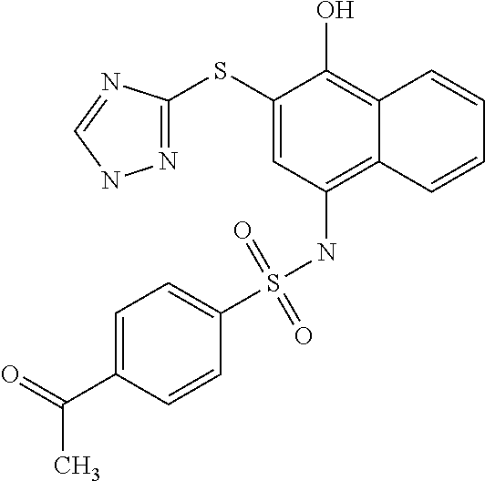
N1=C(SC2=CC(NS(C3=CC=C(C(=O)C)C=C3)(=O)=O)=C3C(=C2O)C=CC=C3)N=CN1
